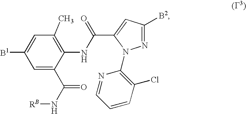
C1(NC(C2=CC([B2])=NN2C2=C(Cl)C=CC=N2)=O)=C(C)C=C([B1])C=C1C(N[RB])=O
